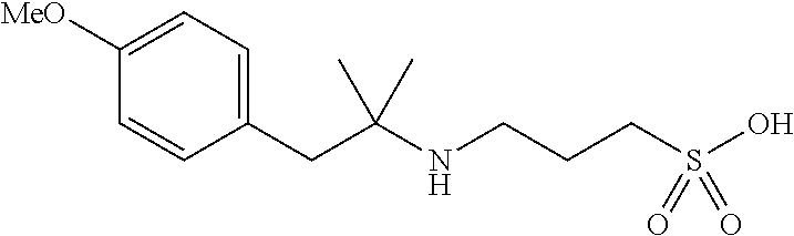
C(S(O)(=O)=O)CCNC(CC1=CC=C([MeO])C=C1)(C)C
